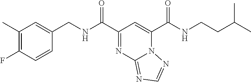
C1(C)=C(F)C=CC(CNC(C2=NC3=NC=NN3C(C(NCCC(C)C)=O)=C2)=O)=C1
